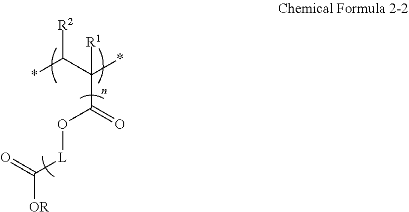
[R2]C(C(*)([R1])C(O[L]C([OR])=O)=O)*
